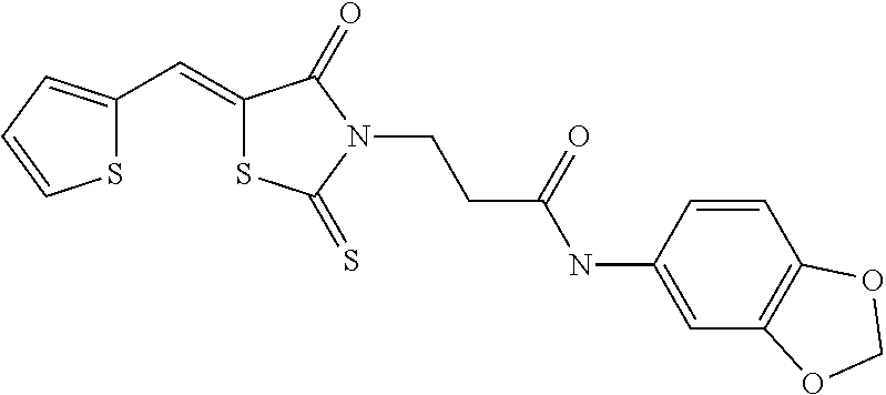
S1C(C=C2SC(=S)N(CCC(NC3=CC4=C(C=C3)OCO4)=O)C2=O)=CC=C1
